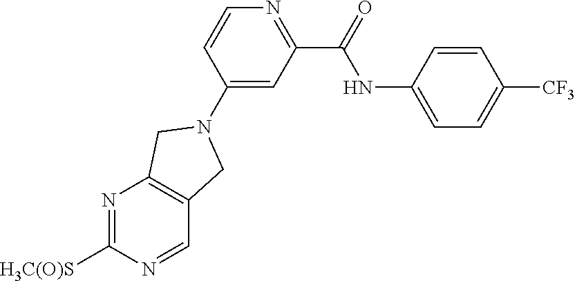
C1=CC(NC(=O)C2=NC=CC(N3CC4=C(N=C([H3C(O)S])N=C4)C3)=C2)=CC=C1[CF3]
